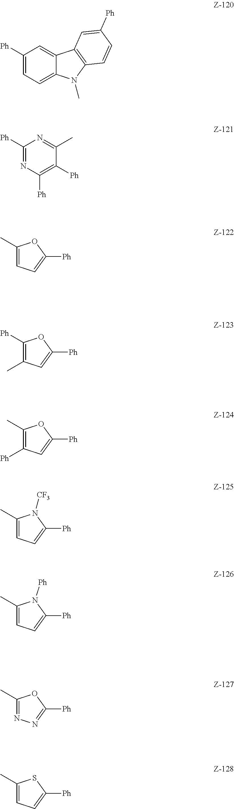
C1([Ph])=CC=C2C(=C1)C1=C(N2C)C=CC([Ph])=C1.C1([Ph])=NC([Ph])=C([Ph])C(C)=N1.C1(C)=CC=C([Ph])O1.C1([Ph])=C(C)C=C([Ph])O1.C1(C)=C([Ph])C=C([Ph])O1.C1(C)=CC=C([Ph])N1[CF3].C1(C)=CC=C([Ph])N1[Ph].C1(C)=NN=C([Ph])O1.C1(C)=CC=C([Ph])S1
